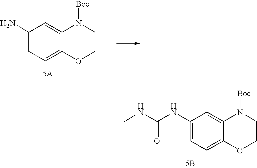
[5A].C1(N)=CC=C2C(=C1)N([Boc])CCO2.C1(NC(NC)=O)=CC=C2C(=C1)N([Boc])CCO2.[5B]
